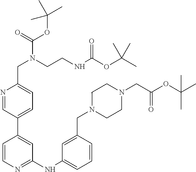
N1=CC(C2=CC(NC3=CC=CC(CN4CCN(CC(OC(C)(C)C)=O)CC4)=C3)=NC=C2)=CC=C1CN(CCNC(OC(C)(C)C)=O)C(=O)OC(C)(C)C
